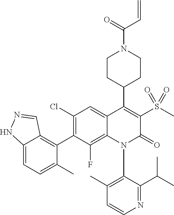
C1=CN=C(C(C)C)C(N2C(=O)C(S(C)(=O)=O)=C(C3CCN(C(=O)C=C)CC3)C3=CC(Cl)=C(C4=C5C(=CC=C4C)NN=C5)C(F)=C23)=C1C
